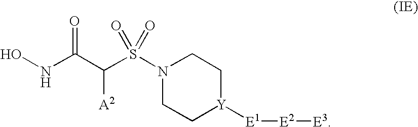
ONC(C(S(N1CC[Y]([E1][E2][E3])CC1)(=O)=O)[A2])=O
